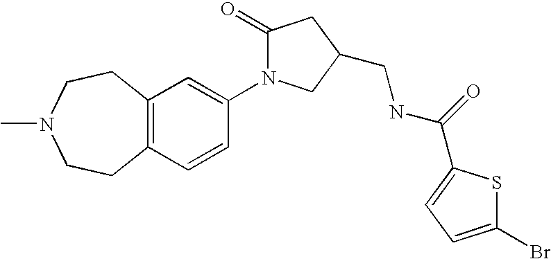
C12=C(C=CC(N3C(=O)CC(CNC(C4=CC=C(Br)S4)=O)C3)=C1)CCN(C)CC2
